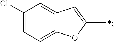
C1=C2C(=CC=C1Cl)OC(C)=C2.*
